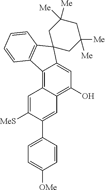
C12=C3C(=C(O)C=C1C1(C4=C2C=CC=C4)CC([Me])([Me])CC([Me])([Me])C1)C=C(C1=CC=C([OMe])C=C1)C([MeS])=C3
